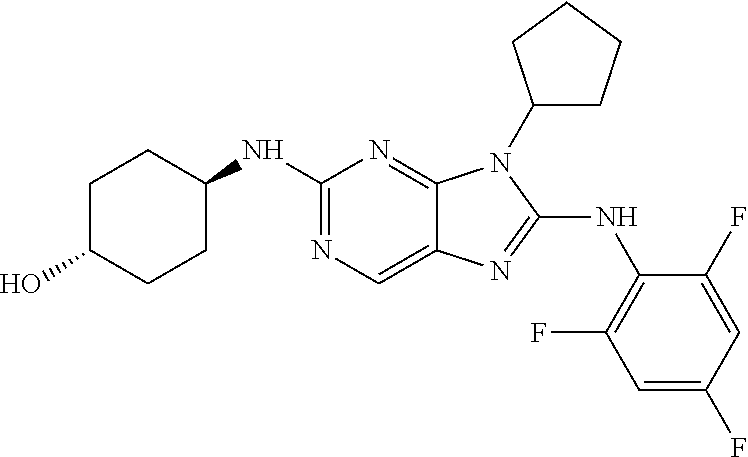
N1=C(NC2CCC(O)CC2)N=C2C(=C1)N=C(NC1=C(F)C=C(F)C=C1F)N2C1CCCC1
